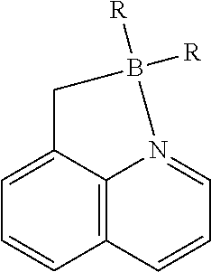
C12=C3C(=CC=C1)CB([R])([R])N3=CC=C2
